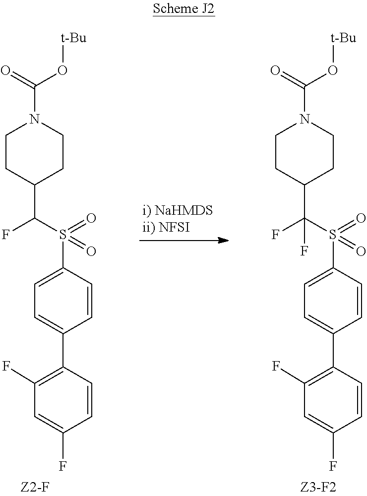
C1(F)=C(C2=CC=C(S(=O)(=O)C(C3CCN(C(=O)O[t-Bu])CC3)(F)F)C=C2)C=CC(F)=C1.C1(F)=C(C2=CC=C(S(=O)(=O)C(C3CCN(C(=O)O[t-Bu])CC3)F)C=C2)C=CC(F)=C1
